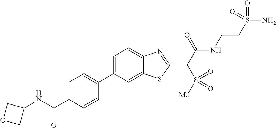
C1=C(C2=CC=C(C(=O)NC3COC3)C=C2)C=C2C(=C1)N=C(C(C(NCCS(N)(=O)=O)=O)S([Me])(=O)=O)S2
